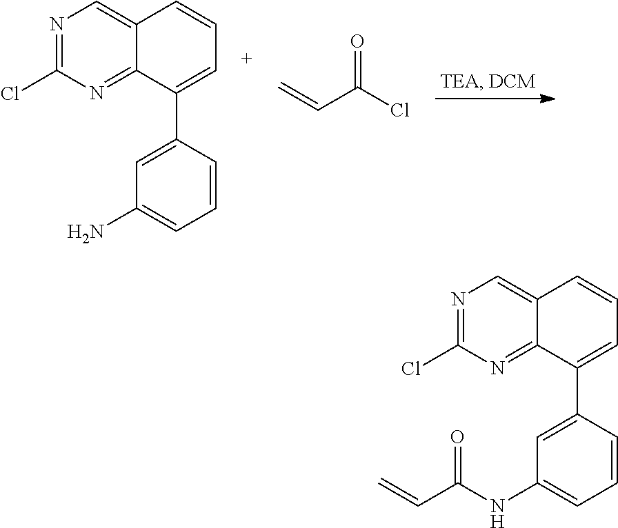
N1=C(Cl)N=C2C(=C1)C=CC=C2C1=CC(N)=CC=C1.C=CC(Cl)=O.N1=C(Cl)N=C2C(=C1)C=CC=C2C1=CC(NC(C=C)=O)=CC=C1
